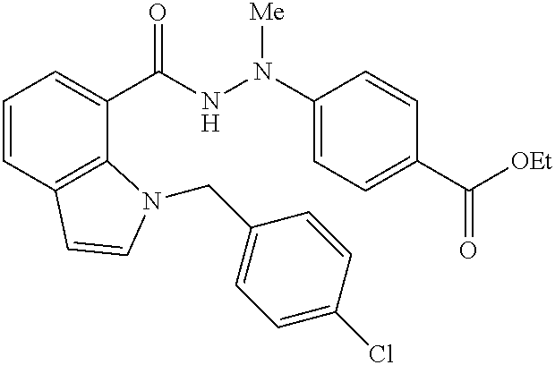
C1=CC2=C(C(C(NN(C3=CC=C(C([OEt])=O)C=C3)[Me])=O)=C1)N(CC1=CC=C(Cl)C=C1)C=C2
